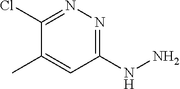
C1(Cl)=NN=C(NN)C=C1C
